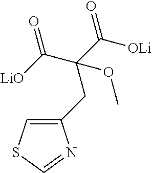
C1(CC(C([OLi])=O)(C([LiO])=O)OC)=CSC=N1
